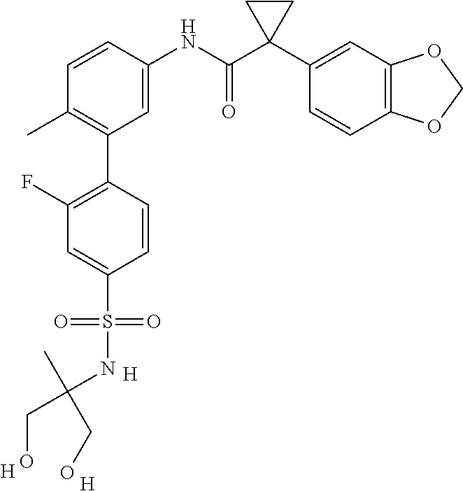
C1=C(NC(C2(C3=CC4=C(C=C3)OCO4)CC2)=O)C=CC(C)=C1C1=C(F)C=C(S(=O)(=O)NC(C)(CO)CO)C=C1.[H].[H].[H]
